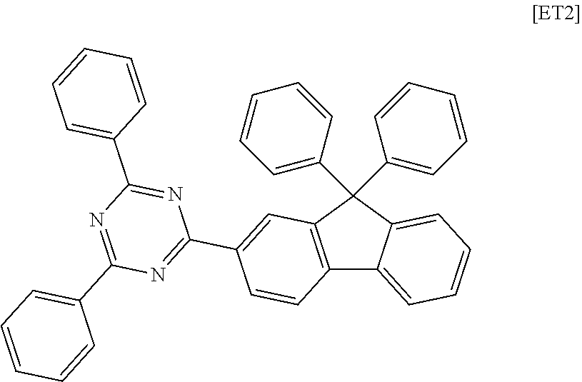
C12=C(C(C3=CC=CC=C3)(C3=CC=CC=C3)C3=CC=CC=C13)C=C(C1=NC(C3=CC=CC=C3)=NC(C3=CC=CC=C3)=N1)C=C2
